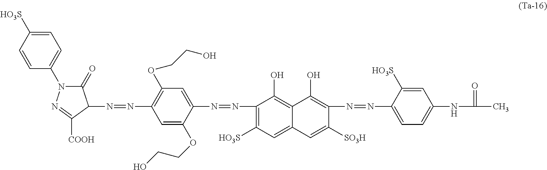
N(=NC1=C([HO3S])C=C2C(=C1O)C(O)=C(N=NC1=CC=C(NC(=O)C)C=C1[HO3S])C([SO3H])=C2)C1=CC(OCCO)=C(N=NC2C(=O)N(C3=CC=C([HO3S])C=C3)N=C2[COOH])C=C1OCCO
